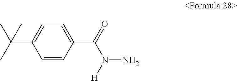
C(C1=CC=C(C(N(N)[H])=O)C=C1)(C)(C)C
